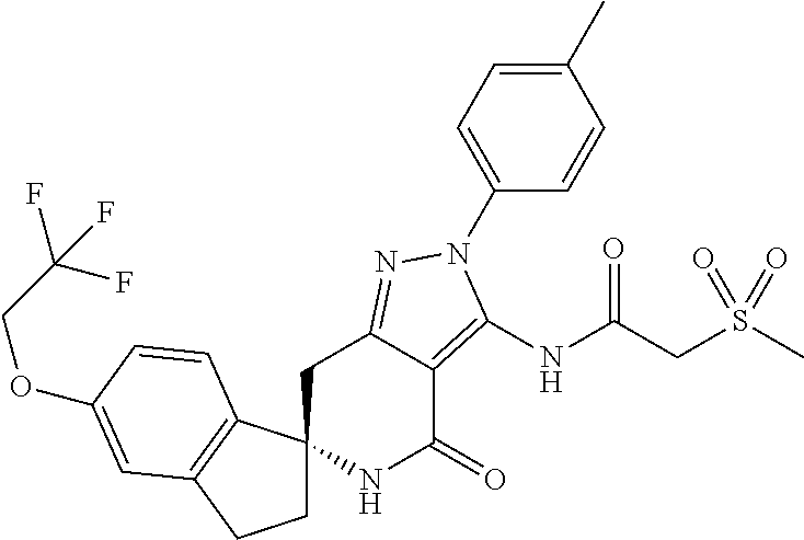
C1C2(C3=C(C1)C=C(OCC(F)(F)F)C=C3)NC(=O)C1=C(NC(CS(C)(=O)=O)=O)N(C3=CC=C(C)C=C3)N=C1C2
